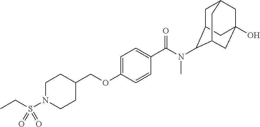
C1=C(OCC2CCN(S(=O)(=O)CC)CC2)C=CC(C(=O)N(C)C2C3CC4CC(O)(CC2C4)C3)=C1
